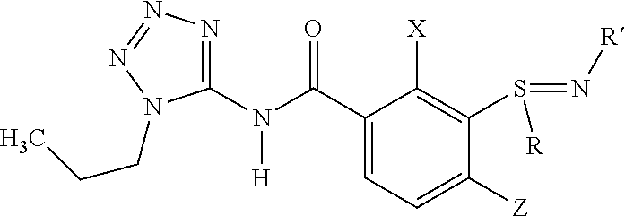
C1(N(C(C2=CC=C([Z])C(S(=N[R])[R])=C2[X])=O)[H])=NN=NN1CCC
